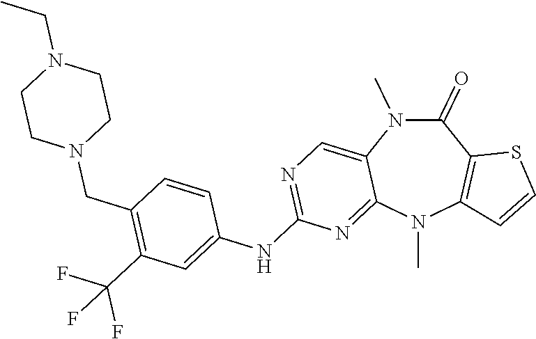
C1(=O)N(C)C2=CN=C(NC3=CC(C(F)(F)F)=C(CN4CCN(CC)CC4)C=C3)N=C2N(C)C2=C1SC=C2
